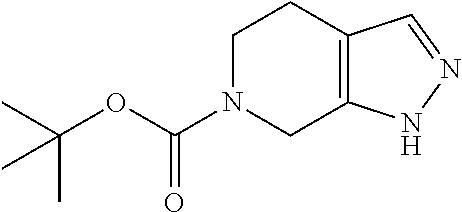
C12=C(NN=C1)CN(C(OC(C)(C)C)=O)CC2
